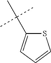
CC(C)(C)C1=CC=CS1
